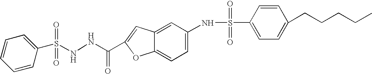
N(NC(=O)C1=CC2=CC(NS(C3=CC=C(CCCCC)C=C3)(=O)=O)=CC=C2O1)S(C1=CC=CC=C1)(=O)=O
